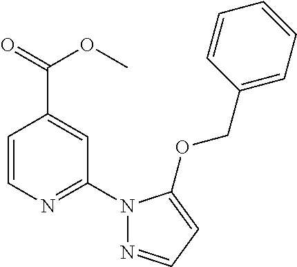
C1=CN=C(N2N=CC=C2OCC2=CC=CC=C2)C=C1C(=O)OC
